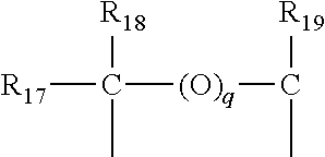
[R18]C(C)([(O)q]C([R19])C)[R17]
